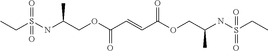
CCS(NC(COC(C=CC(OCC(NS(CC)(=O)=O)C)=O)=O)C)(=O)=O
